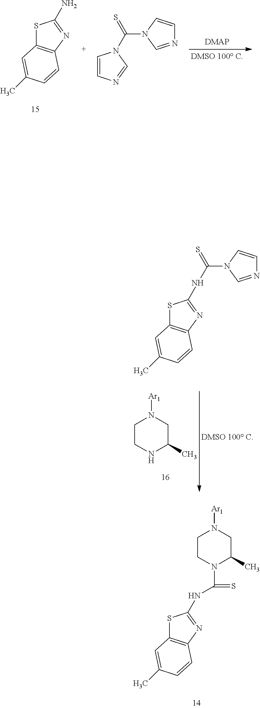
S1C2=C(N=C1N)C=CC(C)=C2.C(=S)(N1C=NC=C1)N1C=CN=C1.N1C(C)CN([Ar1])CC1.S1C2=C(N=C1NC(=S)N1C=NC=C1)C=CC(C)=C2.S1C2=C(N=C1NC(N1C(C)CN([Ar1])CC1)=S)C=CC(C)=C2
